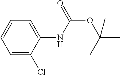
C1=CC=C(Cl)C(NC(OC(C)(C)C)=O)=C1
